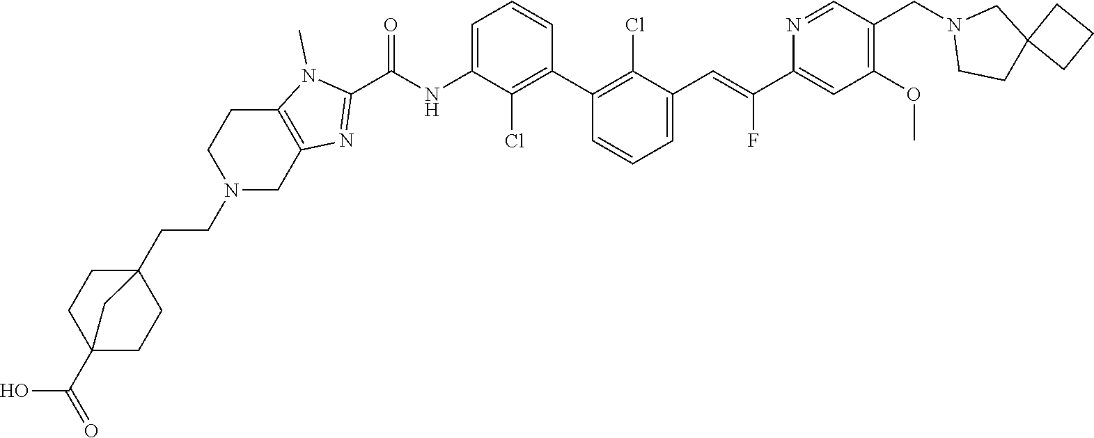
C1(C2=C(Cl)C(C=C(C3=CC(OC)=C(CN4CCC5(C4)CCC5)C=N3)F)=CC=C2)=C(Cl)C(NC(C2=NC3=C(N2C)CCN(CCC24CCC(C(O)=O)(CC2)C4)C3)=O)=CC=C1
